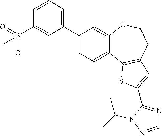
C1(C2=CC=CC(S(=O)(=O)C)=C2)=CC=C2C(=C1)OCCC1=C2SC(C2=NC=NN2C(C)C)=C1
